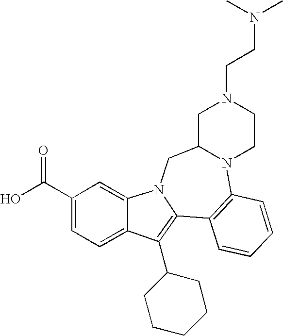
C1C2N(CCN1CCN(C)C)C1=C(C3=C(C4CCCCC4)C4=CC=C(C(O)=O)C=C4N3C2)C=CC=C1
